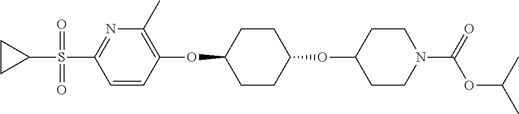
C1=CC(OC2CCC(OC3CCN(C(OC(C)C)=O)CC3)CC2)=C(C)N=C1S(C1CC1)(=O)=O
